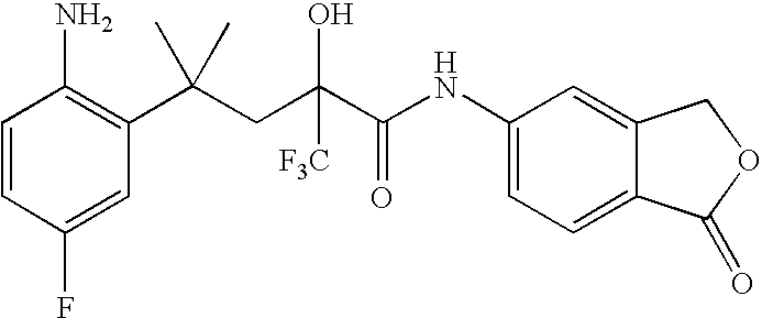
C1=CC(F)=CC(C(CC(C(NC2=CC=C3C(=C2)COC3=O)=O)([F3C])O)(C)C)=C1N
